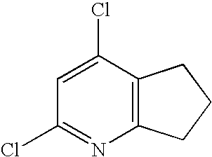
C1=C(Cl)C2=C(N=C1Cl)CCC2
